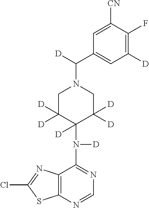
C12=C(N=CN=C1N([D])C1([D])C([D])([D])CN(C([D])C3=CC([D])=C(F)C([CN])=C3)CC1([D])[D])SC(Cl)=N2
